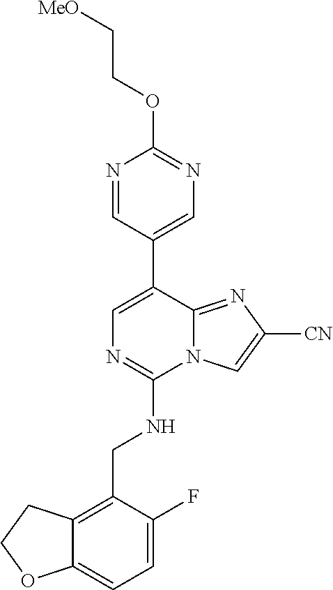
C12=CC=C(F)C(CNC3=NC=C(C4=CN=C(OCC[MeO])N=C4)C4=NC([CN])=CN34)=C1CCO2
